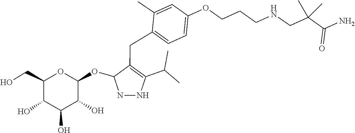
C(CCNCC(C(N)=O)(C)C)OC1=CC=C(CC2=C(C(C)C)NNC2OC2C(O)C(O)C(O)C(CO)O2)C(C)=C1
